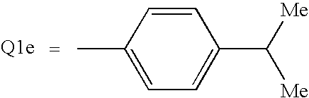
C1=C(C)C=CC(C([Me])[Me])=C1
